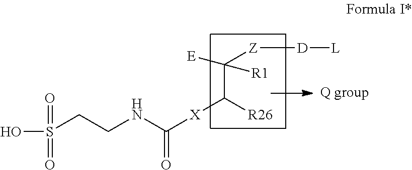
S(CCNC([X]C([R26])C([Z][D][L])([R1])[E])=O)(O)(=O)=O
